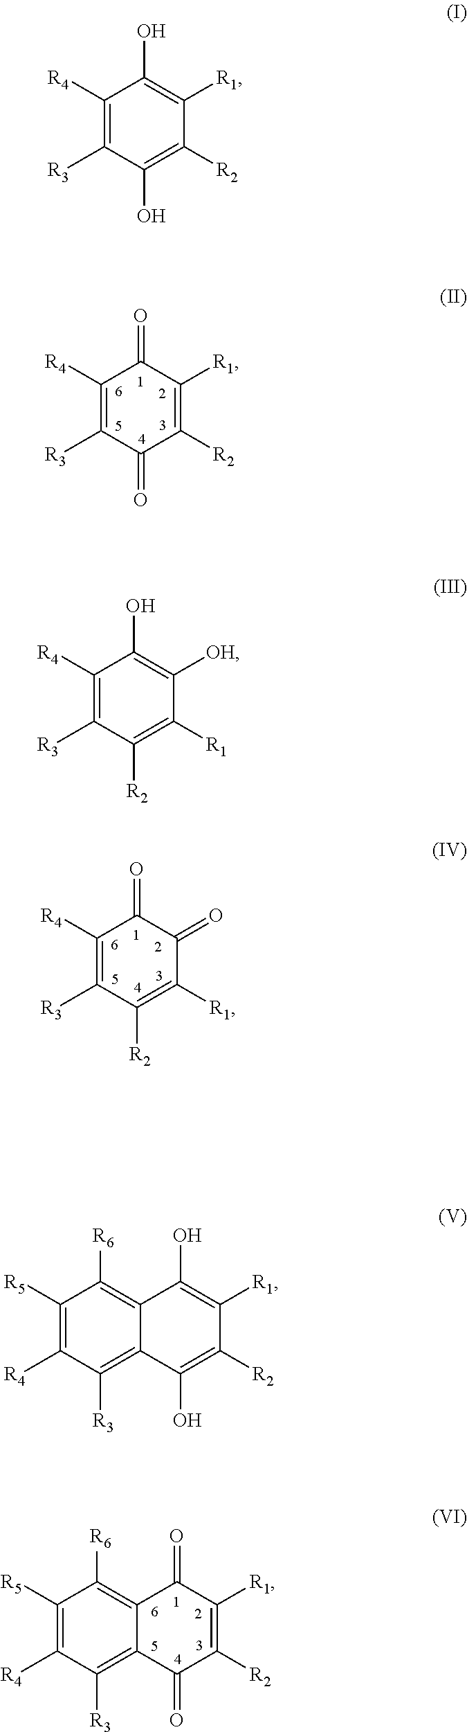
C1([R4])=C([R3])C(=O)C([R2])=C([R1])C1=O.C1([R4])=C([R3])C([R2])=C([R1])C(=O)C1=O.C12=C([R6])C([R5])=C([R4])C([R3])=C1C(=O)C([R2])=C([R1])C2=O.C1([R4])=C([R3])C(O)=C([R2])C([R1])=C1O.C1([R4])=C([R3])C([R2])=C([R1])C([OH])=C1O.C12=C([R6])C([R5])=C([R4])C([R3])=C1C(O)=C([R2])C([R1])=C2O
